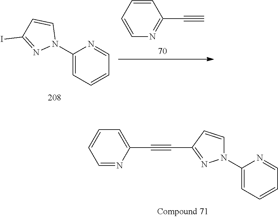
C1=CC=CC(C#C)=N1.C1(N2C=CC(I)=N2)=CC=CC=N1.C1(N2C=CC(C#CC3=CC=CC=N3)=N2)=CC=CC=N1
